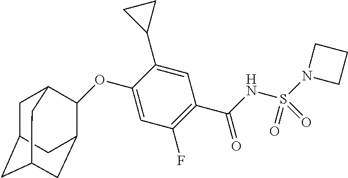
C1(OC2C3CC4CC(CC2C4)C3)=CC(F)=C(C(NS(N2CCC2)(=O)=O)=O)C=C1C1CC1
